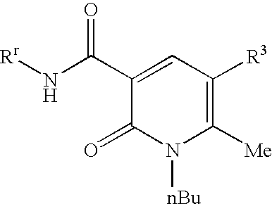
C1(=O)N([nBu])C([Me])=C([R3])C=C1C(N[Rr])=O
